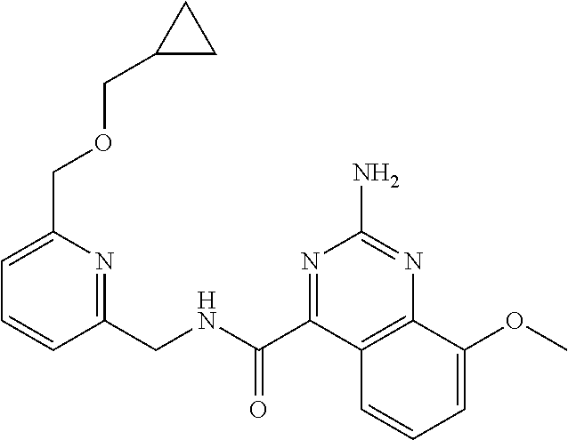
C1=C(COCC2CC2)N=C(CNC(C2=NC(N)=NC3=C2C=CC=C3OC)=O)C=C1
